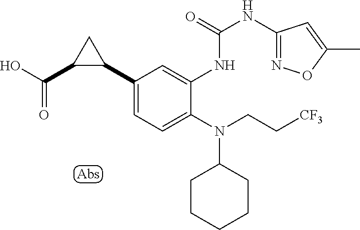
C1(C2CC2C(O)=O)=CC=C(N(C2CCCCC2)CC[CF3])C(NC(=O)NC2=NOC(C)=C2)=C1
